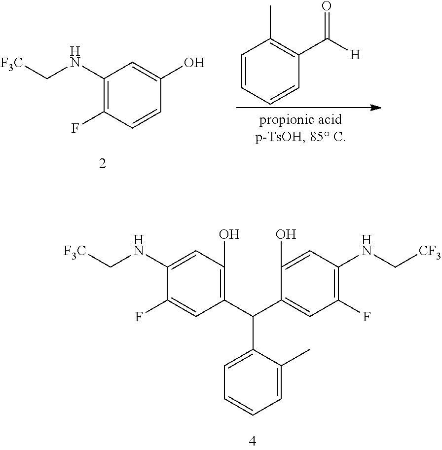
C1(NC[F3C])=C(F)C=CC(O)=C1.C1=CC=CC(C([H])=O)=C1C.C1(C(C2=CC=CC=C2C)C2=CC(F)=C(NC[CF3])C=C2O)=C(O)C=C(NC[F3C])C(F)=C1
